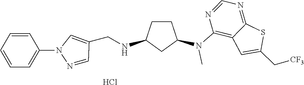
N(C1=C2C(=NC=N1)SC(C[CF3])=C2)(C1CCC(NCC2=CN(C3=CC=CC=C3)N=C2)C1)C.Cl
